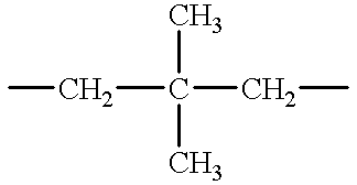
C(C(CC)(C)C)C
